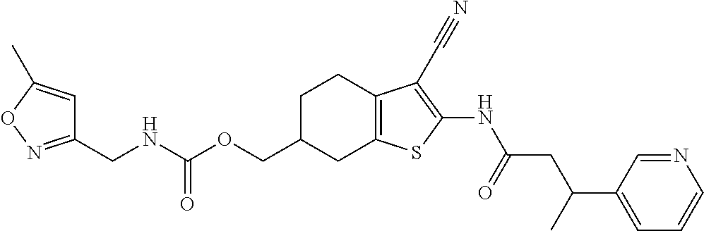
C(OCC1CC2=C(CC1)C(C#N)=C(NC(CC(C1=CC=CN=C1)C)=O)S2)(NCC1=NOC(C)=C1)=O
